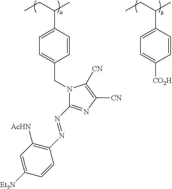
C1(C(CC)C)=CC=C([CO2H])C=C1.C1(C(CC)C)=CC=C(CN2C(N=NC3=C([NHAc])C=C([NEt2])C=C3)=NC([CN])=C2[CN])C=C1
